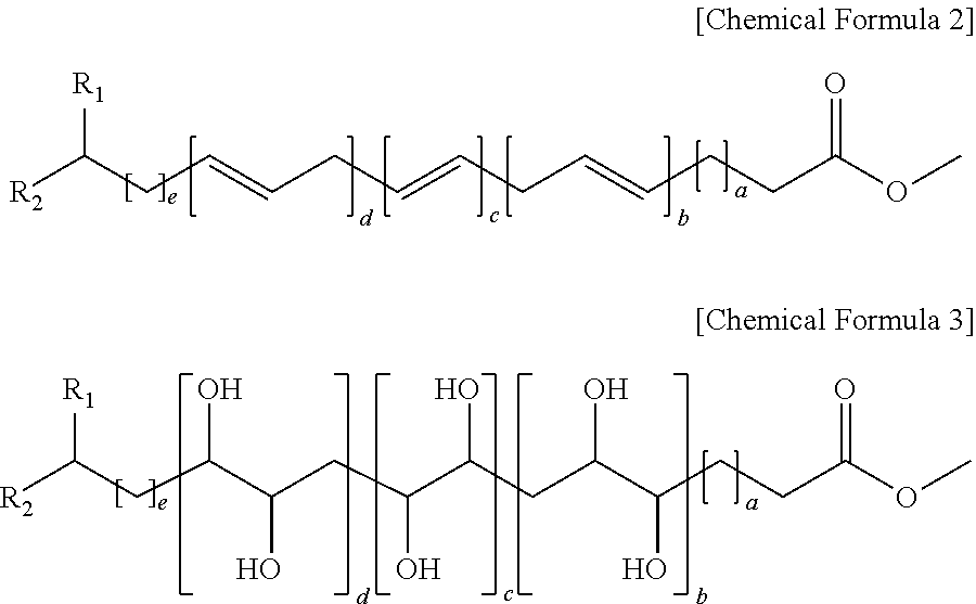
[R2]C(CC=CCC=CCC=CCCC(OC)=O)[R1].[R2]C(CC(C(CC(C(CC(C(CCC(OC)=O)O)O)O)O)O)O)[R1]
